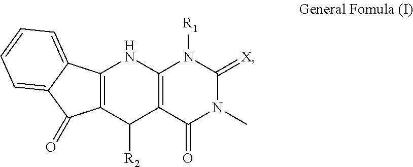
C12=C(C([R2])C3=C(N1)N([R1])C(=[X])N(C)C3=O)C(=O)C1=CC=CC=C21
